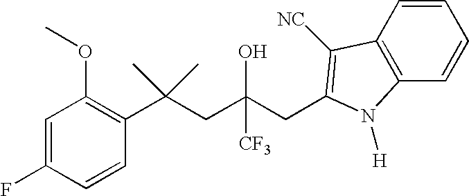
C1=CC(C(CC(CC2=C([NC])C3=C(C=CC=C3)N2[H])(O)[CF3])(C)C)=C(OC)C=C1F
